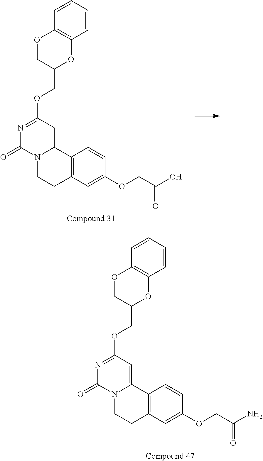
N1=C(OCC2OC3=C(OC2)C=CC=C3)C=C2N(C1=O)CCC1=C2C=CC(OCC(O)=O)=C1.N1=C(OCC2OC3=C(OC2)C=CC=C3)C=C2N(C1=O)CCC1=C2C=CC(OCC(N)=O)=C1
